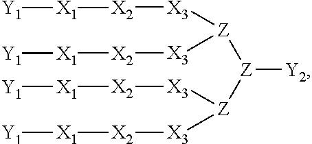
[Z]([Y2])([Z]([X3][X2][X1][Y1])[X3][X2][X1][Y1])[Z]([X3][X2][X1][Y1])[X3][X2][X1][Y1]
